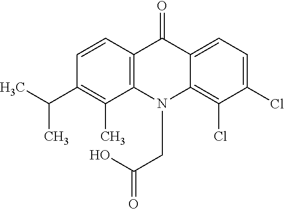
C12=C(N(CC(O)=O)C3=C(Cl)C(Cl)=CC=C3C1=O)C(C)=C(C(C)C)C=C2
